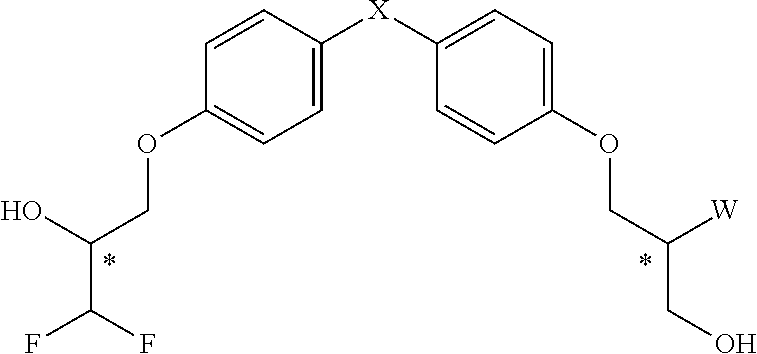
C1=CC([X]C2=CC=C(OCC([W])CO)C=C2)=CC=C1OCC(O)C(F)F
